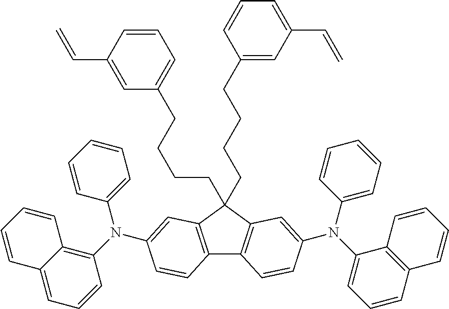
C12=C(C=C(N(C3=CC=CC=C3)C3=C4C(=CC=C3)C=CC=C4)C=C1)C(CCCCC1=CC=CC(C=C)=C1)(CCCCC1=CC(C=C)=CC=C1)C1=C2C=CC(N(C2=CC=CC3=C2C=CC=C3)C2=CC=CC=C2)=C1
